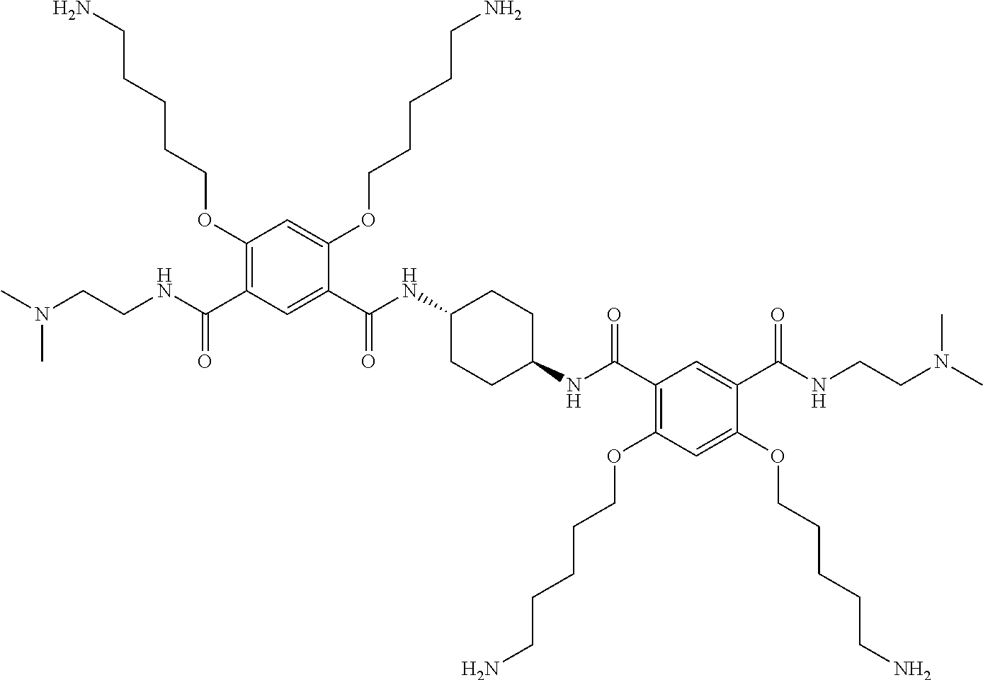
C1(OCCCCCN)=C(C(NCCN(C)C)=O)C=C(C(NC2CCC(NC(C3=C(OCCCCCN)C=C(OCCCCCN)C(C(NCCN(C)C)=O)=C3)=O)CC2)=O)C(OCCCCCN)=C1
